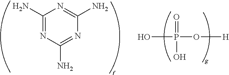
C1(N)=NC(N)=NC(N)=N1.OP(O[H])(=O)O
